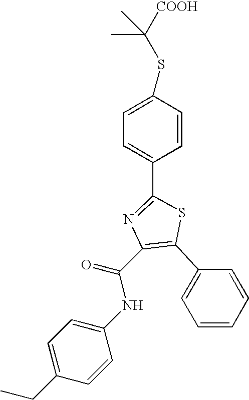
CCC1=CC=C(NC(C2=C(C3=CC=CC=C3)SC(C3=CC=C(SC([COOH])(C)C)C=C3)=N2)=O)C=C1
